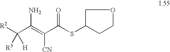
[R2]C(C(=C(C(SC1CCOC1)=O)[CN])N)([H])[R3]
